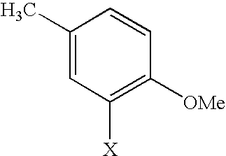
C1(C)=CC([X])=C([OMe])C=C1
